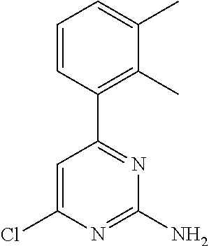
C1=C(Cl)N=C(N)N=C1C1=C(C)C(C)=CC=C1
